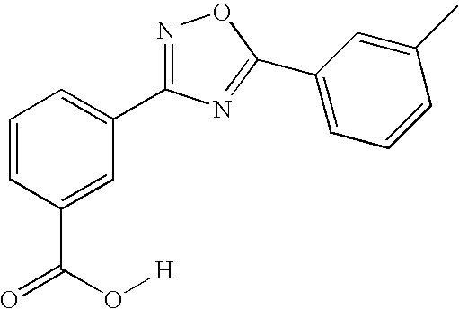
C1=CC(C(=O)O[H])=CC(C2=NOC(C3=CC=CC(C)=C3)=N2)=C1
